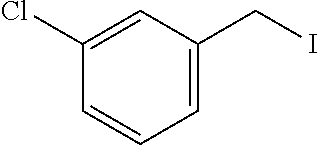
C1(Cl)=CC(CI)=CC=C1
